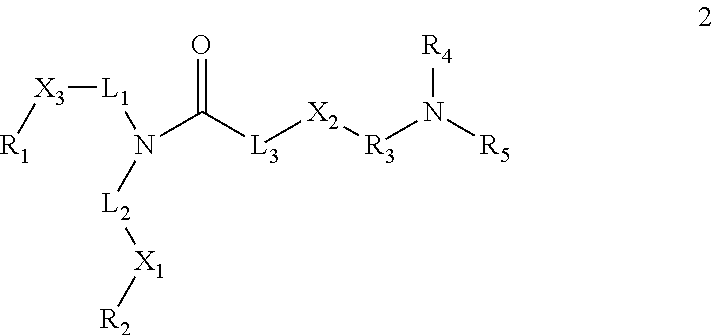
[L1]([X3][R1])N([L2][X1][R2])C([L3][X2][R3]N([R5])[R4])=O
